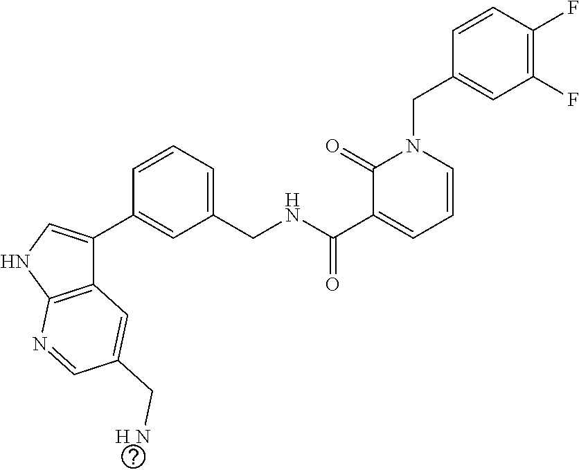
C(NC(C1=CC=CN(CC2=CC(F)=C(F)C=C2)C1=O)=O)C1=CC=CC(C2=CNC3=C2C=C(C[H N])C=N3)=C1
